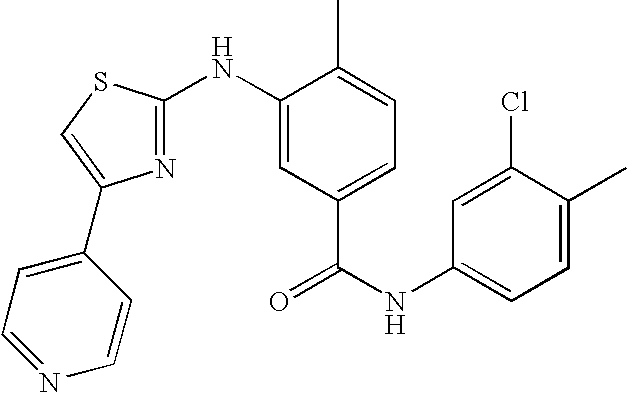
C1=C(Cl)C(C)=CC=C1NC(=O)C1=CC=C(C)C(NC2=NC(C3=CC=NC=C3)=CS2)=C1
